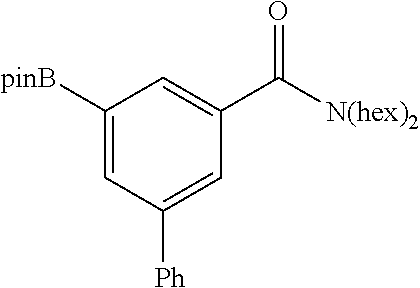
C1([pinB])=CC([Ph])=CC(C([N(hex)2])=O)=C1
